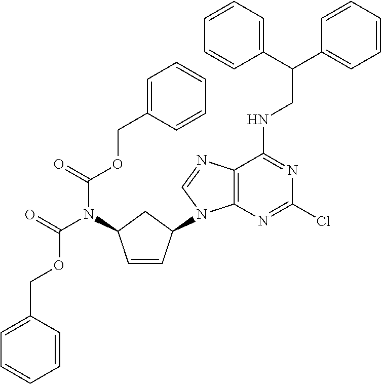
C1=CC(N2C3=C(C(NCC(C4=CC=CC=C4)C4=CC=CC=C4)=NC(Cl)=N3)N=C2)CC1N(C(OCC1=CC=CC=C1)=O)C(OCC1=CC=CC=C1)=O
